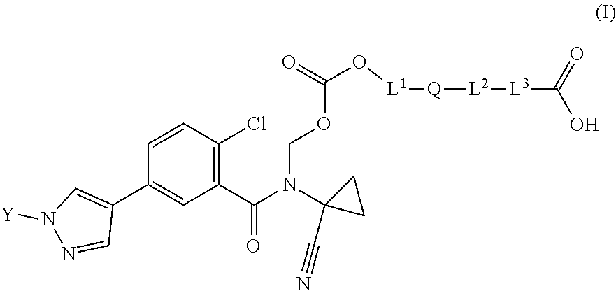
C1(C(=O)N(C2(C#N)CC2)COC(=O)O[L1][Q][L2][L3]C(=O)O)=C(Cl)C=CC(C2=CN([Y])N=C2)=C1
